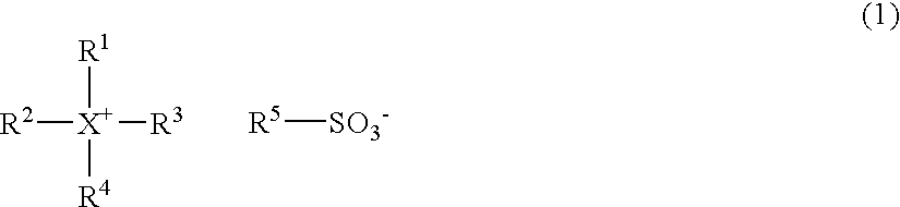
[R1][X+]([R3])([R2])[R4].[R5][SO3-]
